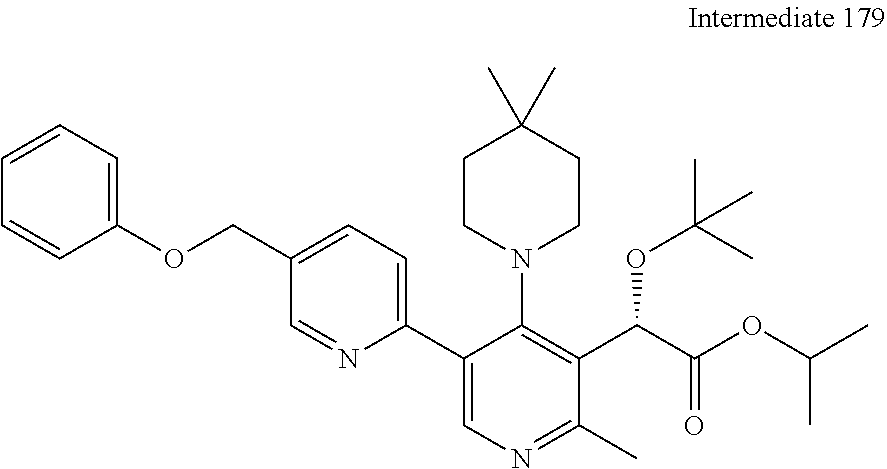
C1=C(COC2=CC=CC=C2)C=NC(C2=CN=C(C)C(C(C(OC(C)C)=O)OC(C)(C)C)=C2N2CCC(C)(C)CC2)=C1
